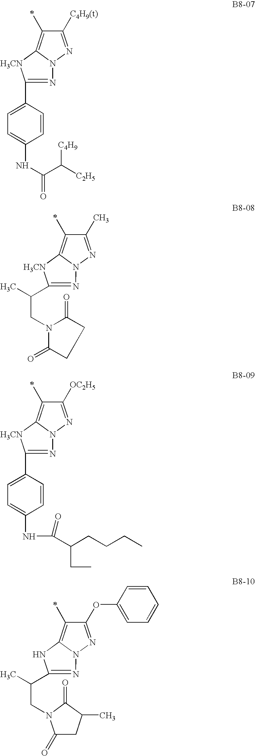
C1([C4H9(t)])=NN2C(=C1C)[H3CN]C(C1=CC=C(NC(C([C4H9])[C2H5])=O)C=C1)=N2.C1(C)=NN2C(=C1C)[H3CN]C(C(C)CN1C(=O)CCC1=O)=N2.C1([OC2H5])=NN2C(=C1C)[H3CN]C(C1=CC=C(NC(C(CCCC)CC)=O)C=C1)=N2.C1(OC2=CC=CC=C2)=NN2C(=C1C)NC(C(C)CN1C(=O)CC(C)C1=O)=N2
